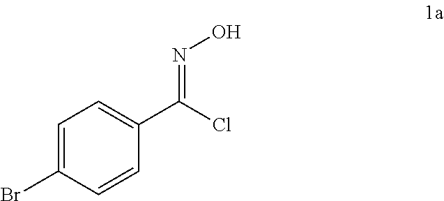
C1=C(Br)C=CC(C(Cl)=NO)=C1
